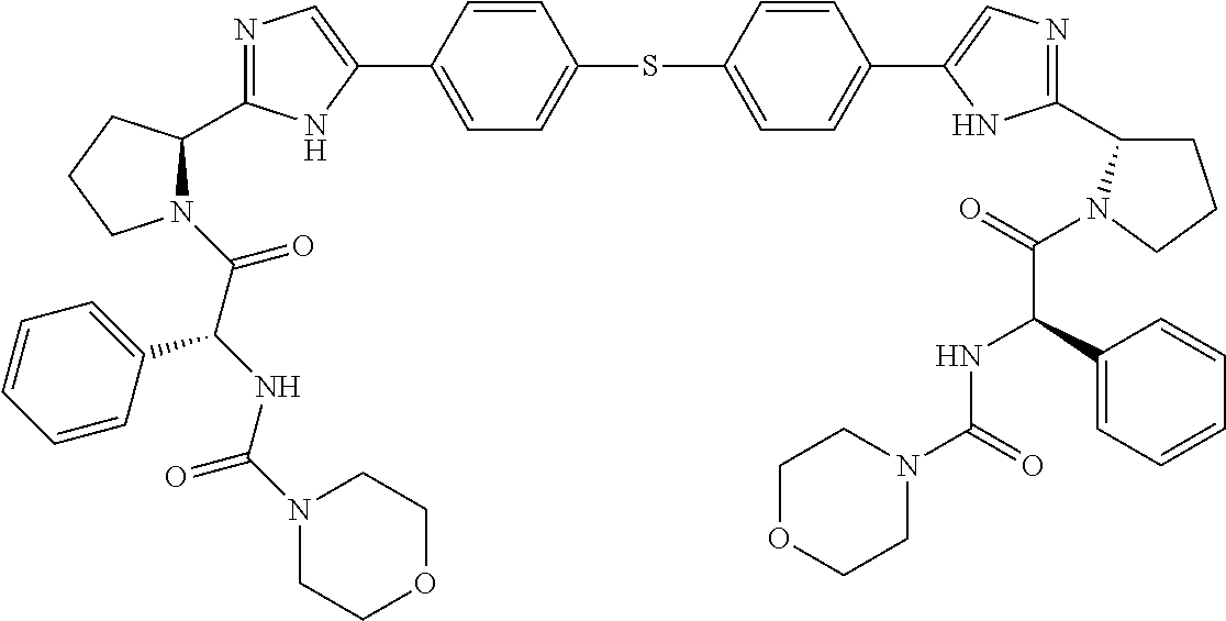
C1=CC(C2=CN=C(C3N(C(C(NC(N4CCOCC4)=O)C4=CC=CC=C4)=O)CCC3)N2)=CC=C1SC1=CC=C(C2=CN=C(C3CCCN3C(=O)C(C3=CC=CC=C3)NC(N3CCOCC3)=O)N2)C=C1
